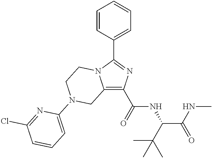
C12=C(C(=O)NC(C(NC)=O)C(C)(C)C)N=C(C3=CC=CC=C3)N1CCN(C1=CC=CC(Cl)=N1)C2
